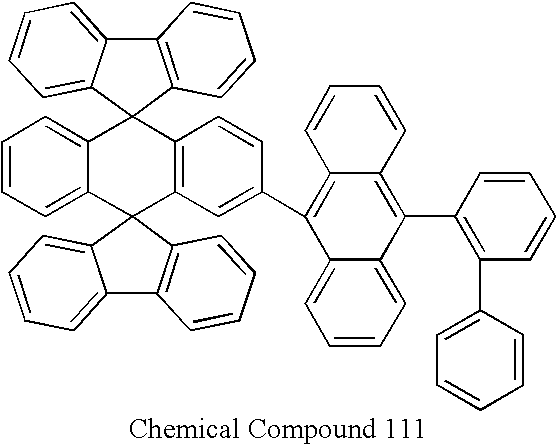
C12=CC=CC=C1C1(C3=C(C=CC(C4=C5C(=C(C6=C(C7=CC=CC=C7)C=CC=C6)C6=CC=CC=C46)C=CC=C5)=C3)C23C2=CC=CC=C2C2=C3C=CC=C2)C2=C(C3=CC=CC=C31)C=CC=C2
